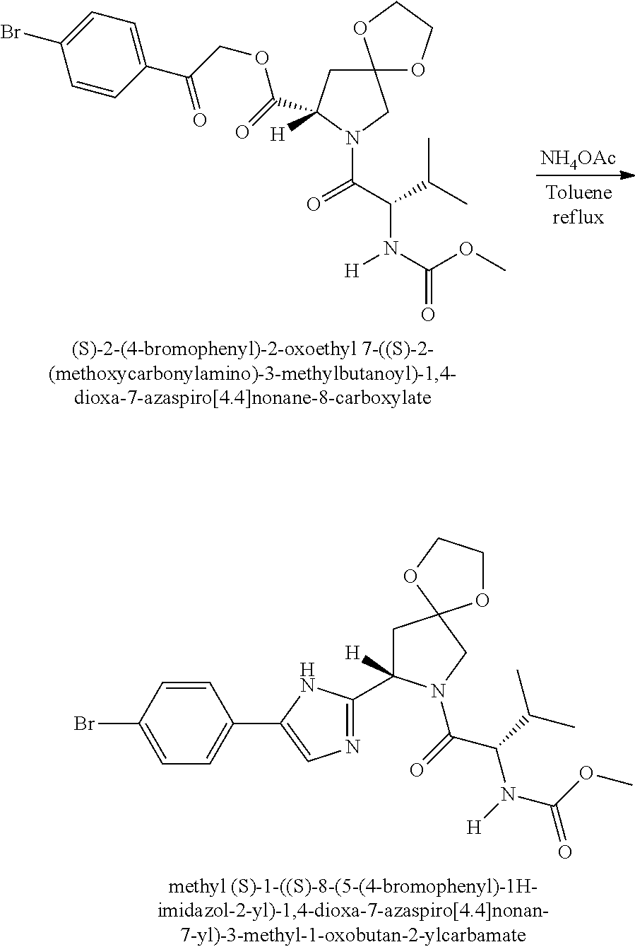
[NH4OAc].C12(CC(C(=O)OCC(C3=CC=C(Br)C=C3)=O)([H])N(C(C(C(C)C)N(C(OC)=O)[H])=O)C1)OCCO2.N1=C(C2([H])CC3(CN2C(=O)C(C(C)C)N([H])C(OC)=O)OCCO3)NC(C2=CC=C(Br)C=C2)=C1
